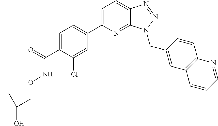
C1=C(C2=CC=C(C(=O)NOCC(O)(C)C)C(Cl)=C2)N=C2C(=C1)N=NN2CC1=CC2=C(C=C1)N=CC=C2
